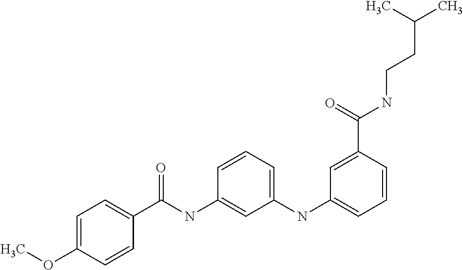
C1=C(OC)C=CC(C(NC2=CC(NC3=CC=CC(C(=O)NCCC(C)C)=C3)=CC=C2)=O)=C1
